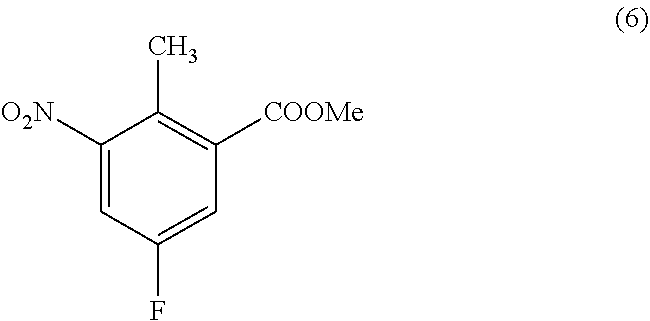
C1=C([O2N])C(C)=C([COOMe])C=C1F
